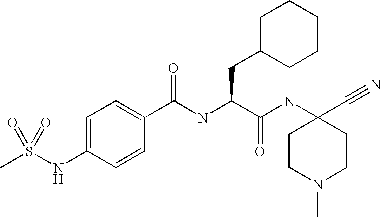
CS(NC1=CC=C(C(NC(C(NC2(C#N)CCN(C)CC2)=O)CC2CCCCC2)=O)C=C1)(=O)=O
